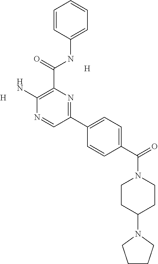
C1=CC(NC(=O)C2=C(N)N=CC(C3=CC=C(C(=O)N4CCC(N5CCCC5)CC4)C=C3)=N2)=CC=C1.[H].[H]
